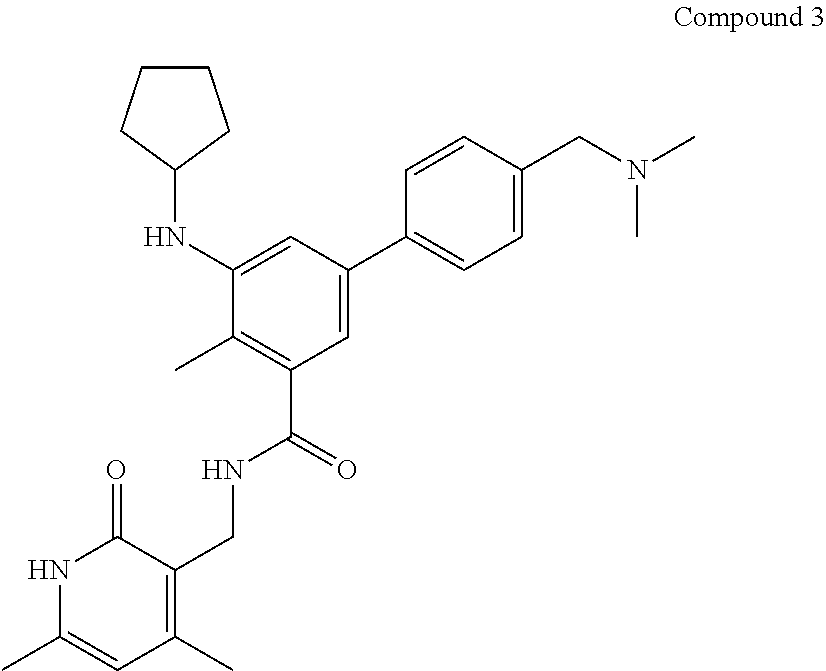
C1(C)=C(C(=O)NCC2=C(C)C=C(C)NC2=O)C=C(C2=CC=C(CN(C)C)C=C2)C=C1NC1CCCC1
